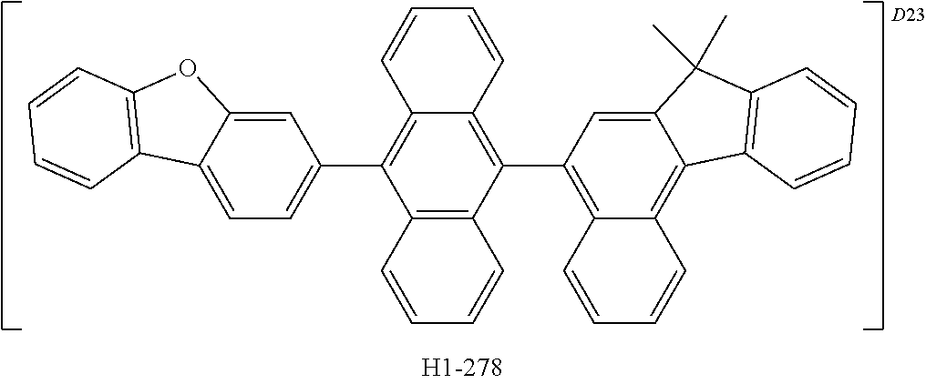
[D23].C12=C(C3=C4C(=C5C(=C3)C(C)(C)C3=C5C=CC=C3)C=CC=C4)C3=C(C(C4=CC=C5C(=C4)OC4=C5C=CC=C4)=C1C=CC=C2)C=CC=C3
